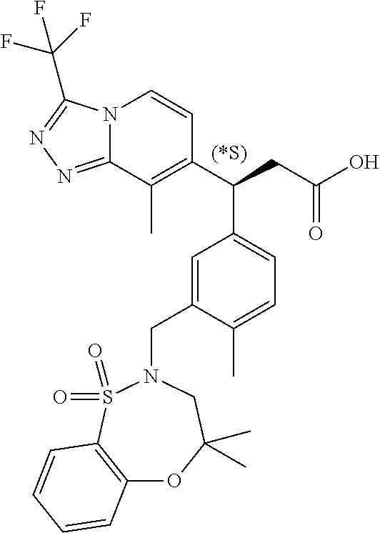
N12C(=NN=C1C(F)(F)F)C(C)=C(C(CC(O)=O)C1=CC=C(C)C(CN3S(=O)(=O)C4=C(OC(C)(C)C3)C=CC=C4)=C1)C=C2
